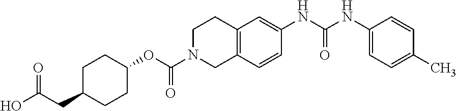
C1C(CC(O)=O)CCC(OC(N2CC3=C(CC2)C=C(NC(NC2=CC=C(C)C=C2)=O)C=C3)=O)C1
